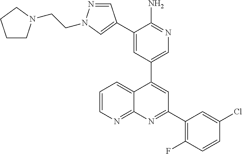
C1=NN(CCN2CCCC2)C=C1C1=CC(C2=CC(C3=C(F)C=CC(Cl)=C3)=NC3=NC=CC=C23)=CN=C1N
